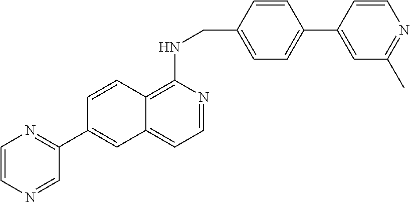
C1=CC(CNC2=C3C(=CC=N2)C=C(C2=NC=CN=C2)C=C3)=CC=C1C1=CC(C)=NC=C1
